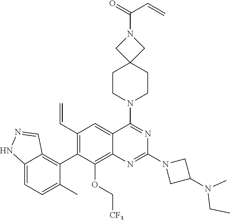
C12=CC=C(C)C(C3=C(C=C)C=C4C(=C3OC[CF3])N=C(N3CC(N(CC)C)C3)N=C4N3CCC4(CC3)CN(C(C=C)=O)C4)=C1C=NN2
